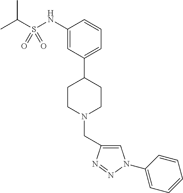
CC(S(NC1=CC(C2CCN(CC3=CN(C4=CC=CC=C4)N=N3)CC2)=CC=C1)(=O)=O)C
